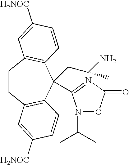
C1CC2=C(C(CC(N)C)(C3=NC(=O)ON3C(C)C)C3=C1C=C([H2NOC])C=C3)C=CC([H2NOC])=C2
